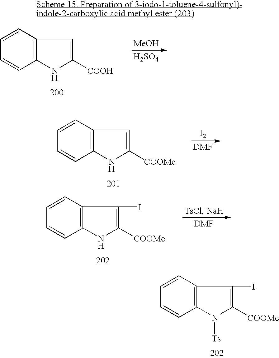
[I2].C1=CC2=C(C=C1)NC([COOMe])=C2.C1=CC2=C(C=C1)NC([COOMe])=C2I.C1=CC2=C(C=C1)N([Ts])C([COOMe])=C2I.[MeOH].[H2SO4].C1=CC2=C(C=C1)NC([COOH])=C2
